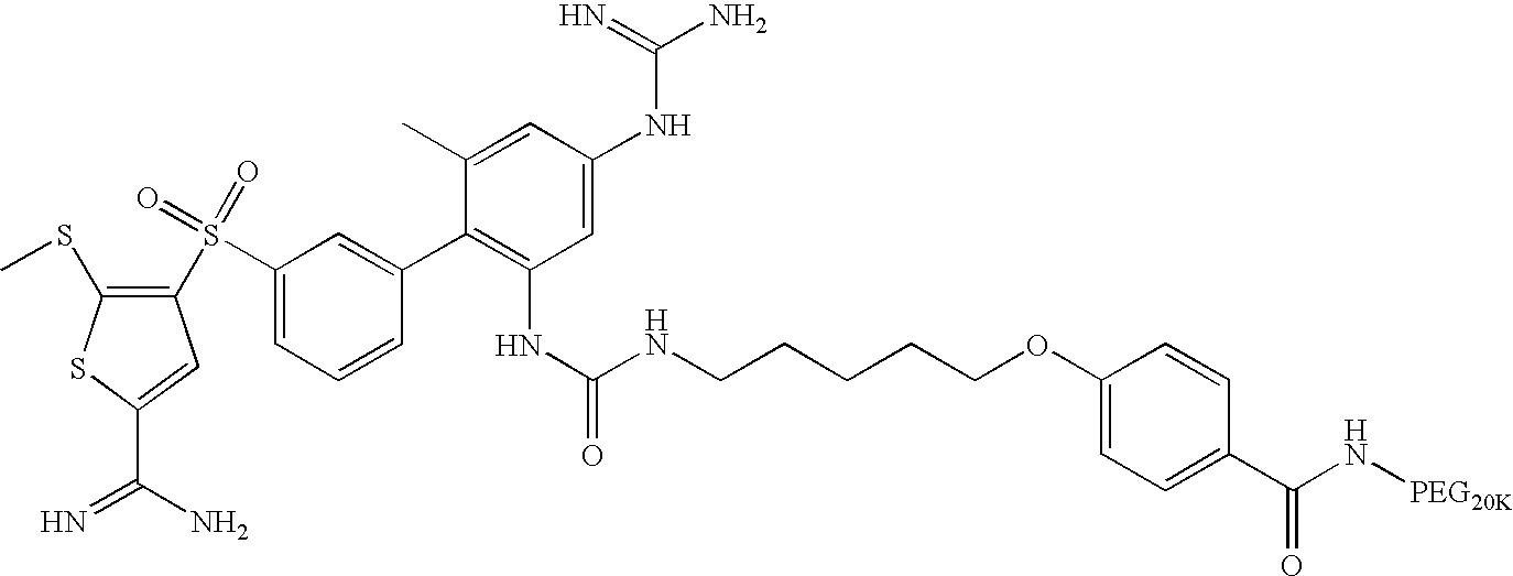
C1(C)=CC(NC(N)=N)=CC(NC(NCCCCCOC2=CC=C(C(N[PEG20K])=O)C=C2)=O)=C1C1=CC(S(C2=C(SC)SC(C(N)=N)=C2)(=O)=O)=CC=C1
